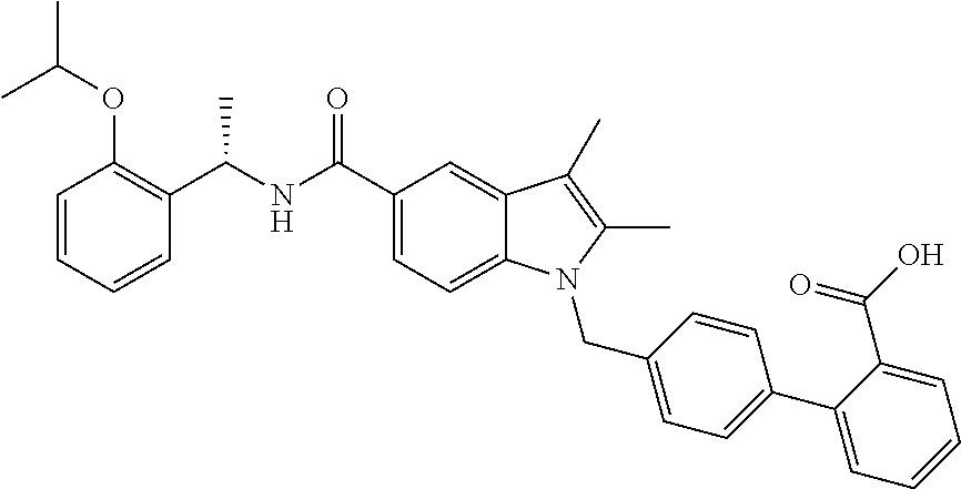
C1=CC=CC(C(NC(C2=CC=C3C(=C2)C(C)=C(C)N3CC2=CC=C(C3=CC=CC=C3C(O)=O)C=C2)=O)C)=C1OC(C)C
